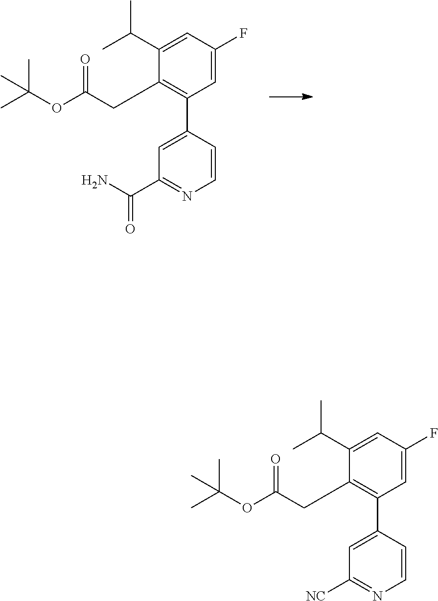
C1(C(C)C)=CC(F)=CC(C2=CC(C(N)=O)=NC=C2)=C1CC(OC(C)(C)C)=O.C1(C(C)C)=CC(F)=CC(C2=CC([NC])=NC=C2)=C1CC(OC(C)(C)C)=O
